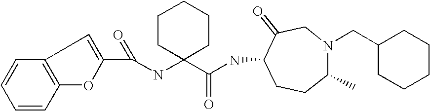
C1(C(NC2(C(NC3CCC(C)N(CC4CCCCC4)CC3=O)=O)CCCCC2)=O)=CC2=C(O1)C=CC=C2
